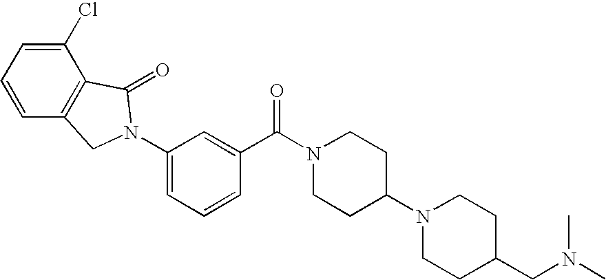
C1=C(N2CC3=C(C(Cl)=CC=C3)C2=O)C=C(C(N2CCC(N3CCC(CN(C)C)CC3)CC2)=O)C=C1
